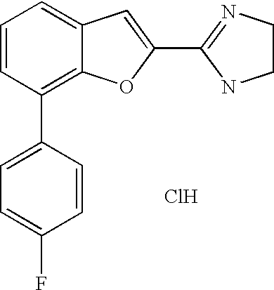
C1(C2=NCCN2)=CC2=CC=CC(C3=CC=C(F)C=C3)=C2O1.Cl
